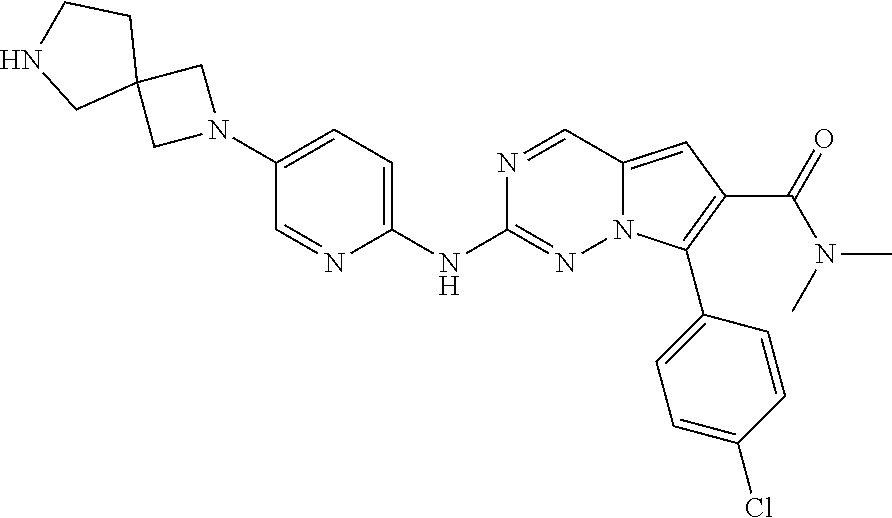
N1(C2=CC=C(NC3=NN4C(=CC(C(=O)N(C)C)=C4C4=CC=C(Cl)C=C4)C=N3)N=C2)CC2(C1)CCNC2
